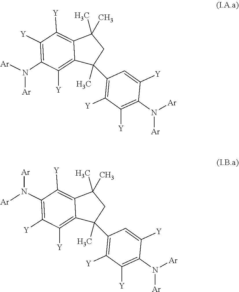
C1([Y])=C(N([Ar])[Ar])C([Y])=C2C(=C1[Y])C(C)(C)CC2(C)C1=C([Y])C([Y])=C(N([Ar])[Ar])C([Y])=C1.C1(N([Ar])[Ar])=C([Y])C([Y])=C2C(=C1[Y])C(C)(C)CC2(C)C1=C([Y])C([Y])=C(N([Ar])[Ar])C([Y])=C1
